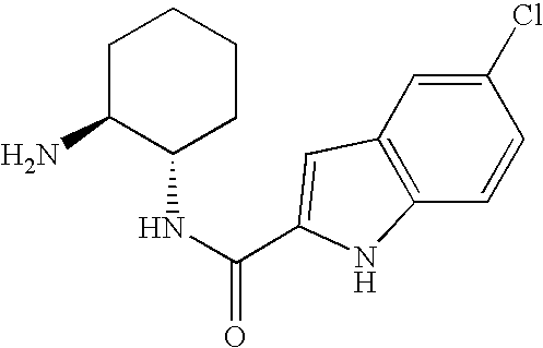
NC1C(NC(=O)C2=CC3=C(C=CC(Cl)=C3)N2)CCCC1
